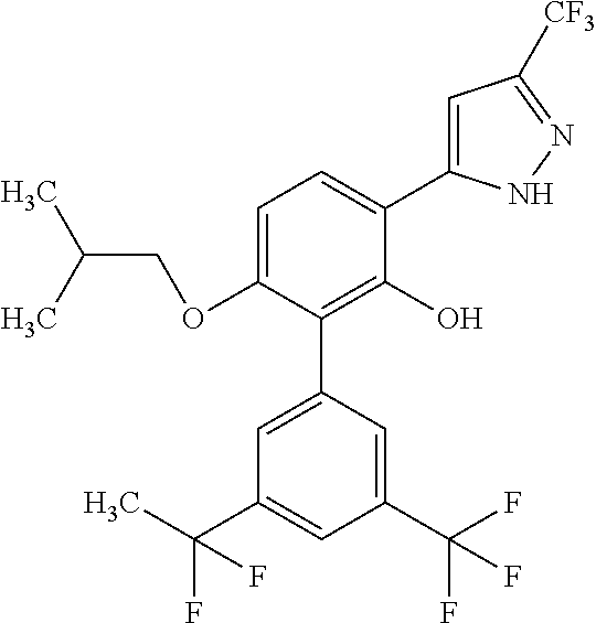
C1(OCC(C)C)=CC=C(C2=CC([CF3])=NN2)C(O)=C1C1=CC(C(F)(C)F)=CC(C(F)(F)F)=C1
